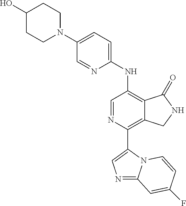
N1(C2=CC=C(NC3=C4C(=C(C5=CN=C6N5C=CC(F)=C6)N=C3)CNC4=O)N=C2)CCC(O)CC1
